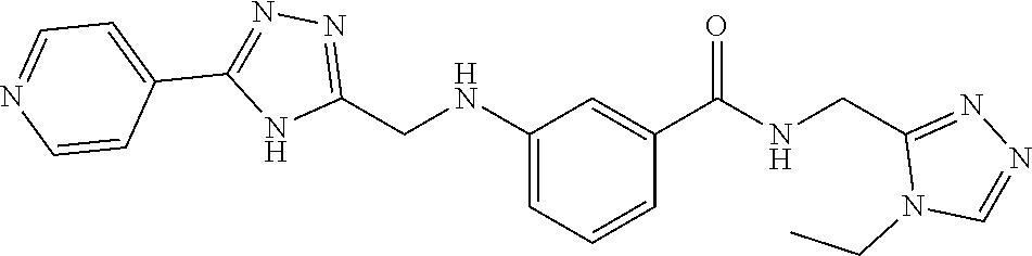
C1(CNC(C2=CC(NCC3=NN=C(C4=CC=NC=C4)N3)=CC=C2)=O)=NN=CN1CC
